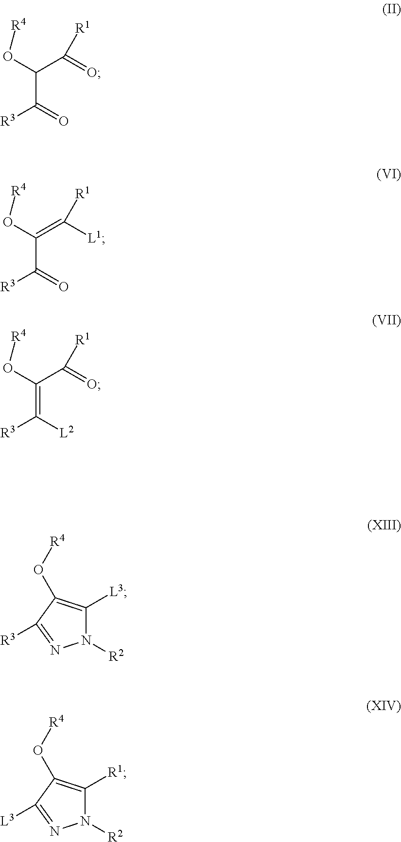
O(C(C([R3])=O)C(=O)[R1])[R4].O(C(C([R3])=O)=C([L1])[R1])[R4].O(C(=C([R3])[L2])C(=O)[R1])[R4].N1([R2])C([L3])=C(O[R4])C([R3])=N1.N1([R2])C([R1])=C(O[R4])C([L3])=N1
